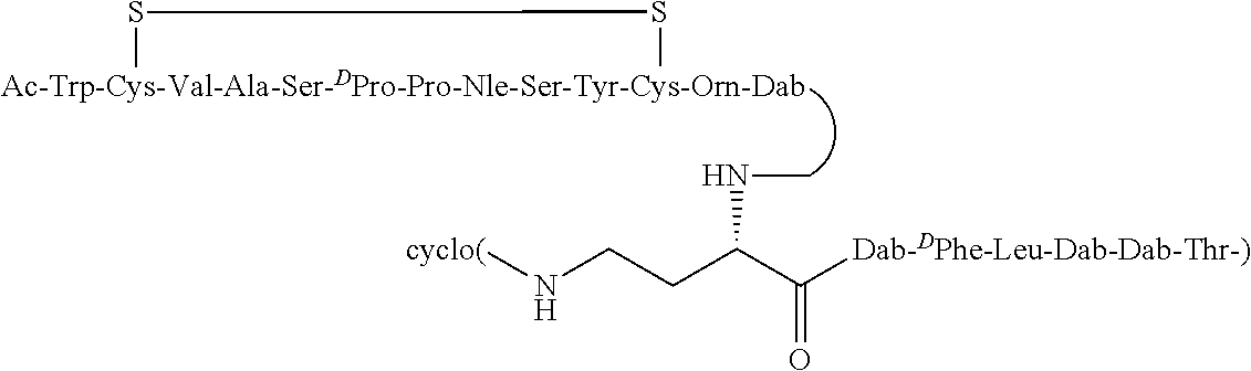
[cyclo(]NCCC(C([Dab-DPhe-Leu-Dab-Dab-Thr-)])=O)NC.[Ac-Trp-Cys-Val-Ala-Ser-DPro-Pro-Nle-Ser-Tyr-Cys-Orn-Dab]1SS1
